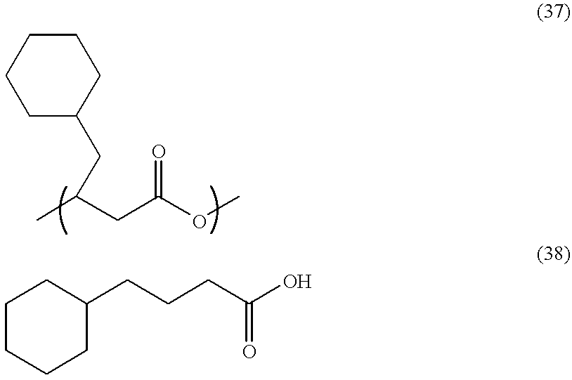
C1CCCC(CC(C)CC(OC)=O)C1.C1CCCC(CCCC(O)=O)C1
